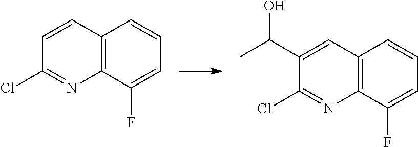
C1=CC2=C(N=C1Cl)C(F)=CC=C2.OC(C1=CC2=C(N=C1Cl)C(F)=CC=C2)C
